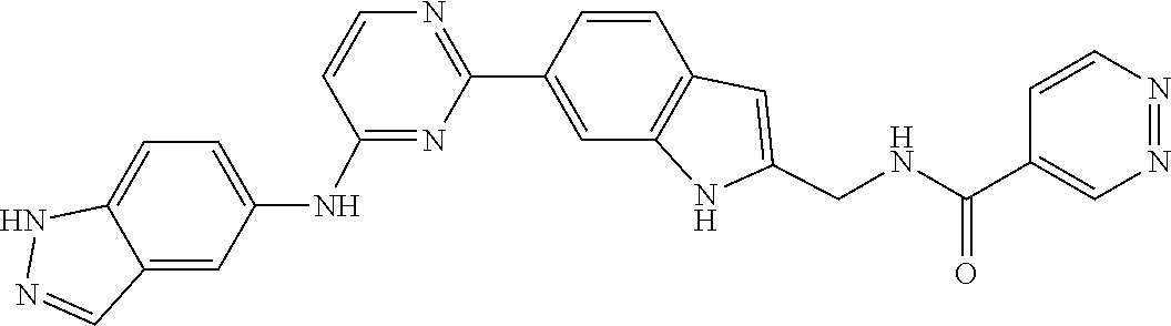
C1=CC2=C(C=C1C1=NC=CC(NC3=CC=C4C(=C3)C=NN4)=N1)NC(CNC(=O)C1=CN=NC=C1)=C2
